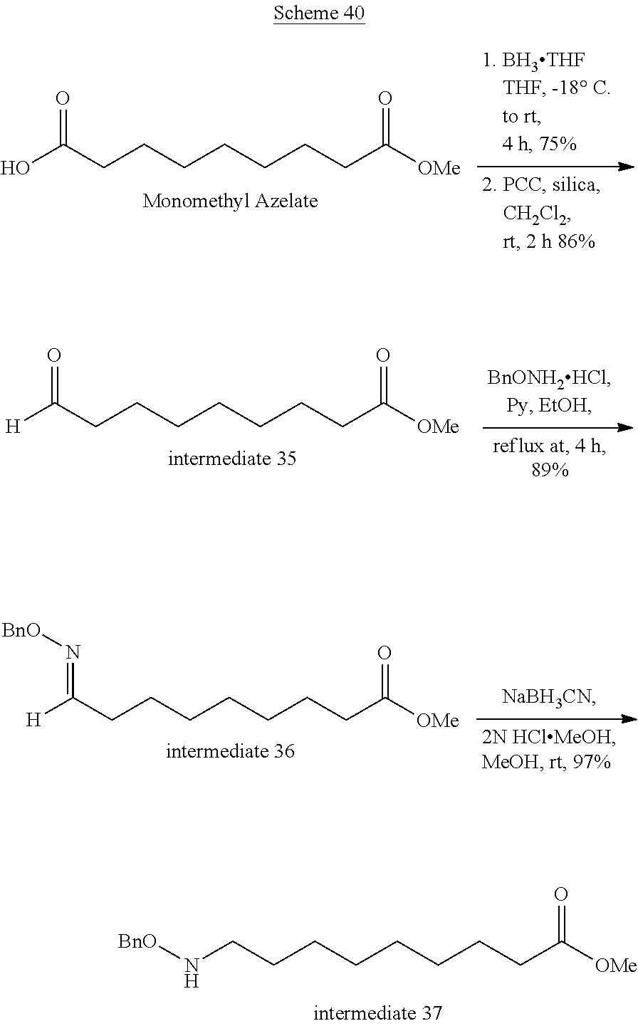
OC(CCCCCCCC([OMe])=O)=O.[H]C(CCCCCCCC([OMe])=O)=O.[H]C(CCCCCCCC([OMe])=O)=N[BnO].N(CCCCCCCCC([OMe])=O)[BnO]
